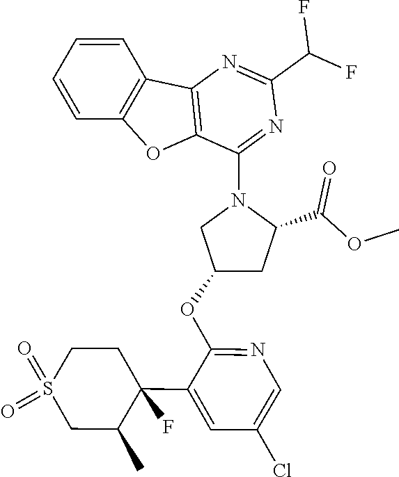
C12=C(C(N3CC(OC4=NC=C(Cl)C=C4C4(F)CCS(=O)(=O)CC4C)CC3C(OC)=O)=NC(C(F)F)=N1)OC1=C2C=CC=C1
